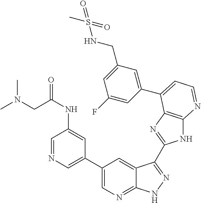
C1(C2=CN=CC(NC(CN(C)C)=O)=C2)=CN=C2C(=C1)C(C1=NC3=C(N1)N=CC=C3C1=CC(CNS(C)(=O)=O)=CC(F)=C1)=NN2
